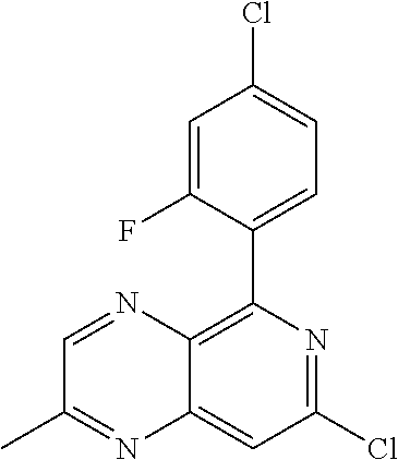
ClC1=NC(C2=CC=C(Cl)C=C2F)=C2C(=C1)N=C(C)C=N2
